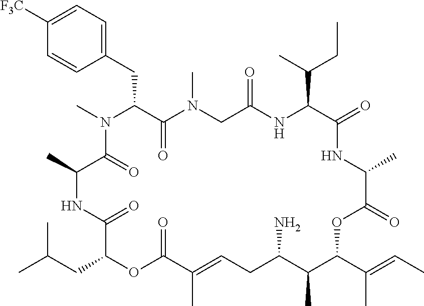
C1([F3C])=CC=C(CC2C(=O)N(C)CC(=O)NC(C(C)CC)C(=O)NC(C)C(=O)OC(C(C)=CC)C(C)C(N)CC=C(C)C(=O)OC(CC(C)C)C(=O)NC(C)C(=O)N2C)C=C1
